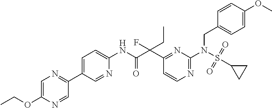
C1=C(OCC)N=CC(C2=CC=C(NC(=O)C(C3=NC(N(S(C4CC4)(=O)=O)CC4=CC=C(OC)C=C4)=NC=C3)(CC)F)N=C2)=N1
